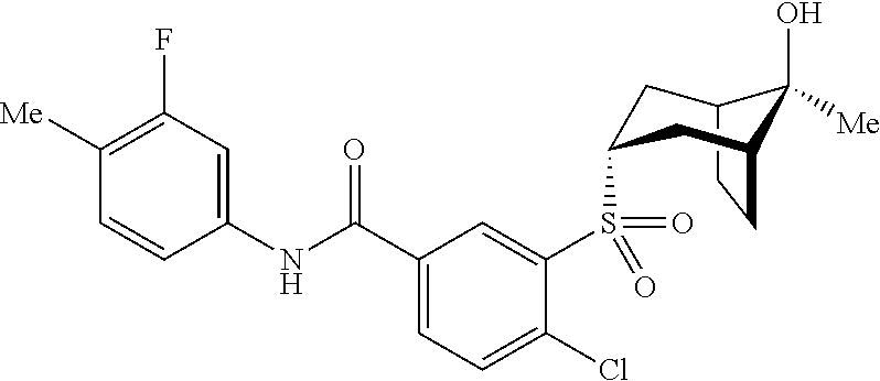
C1([Me])=C(F)C=C(NC(C2=CC=C(Cl)C(S(=O)(=O)C3CC4C(O)([Me])C(CC4)C3)=C2)=O)C=C1
